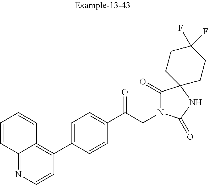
C12=NC=CC(C3=CC=C(C(CN4C(=O)C5(NC4=O)CCC(F)(F)CC5)=O)C=C3)=C1C=CC=C2
